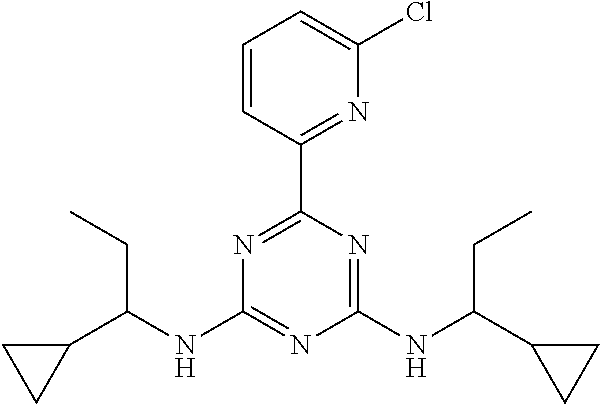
N1=C(C2=NC(Cl)=CC=C2)N=C(NC(C2CC2)CC)N=C1NC(C1CC1)CC
